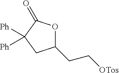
C1(CC[OTos])OC(=O)C([Ph])([Ph])C1
